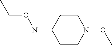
C1CN(OC)CCC1=NOCC
